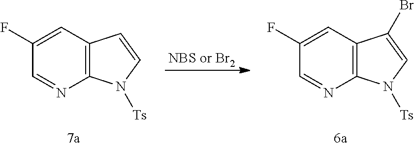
[NBS or Br2].C1(F)=CC2=C(N=C1)N([Ts])C=C2.C1(F)=CC2=C(N=C1)N([Ts])C=C2Br
